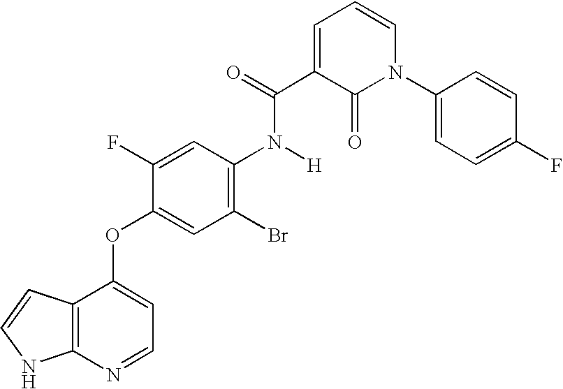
O(C1=CC=NC2=C1C=CN2)C1=CC(Br)=C(N([H])C(C2=CC=CN(C3=CC=C(F)C=C3)C2=O)=O)C=C1F
